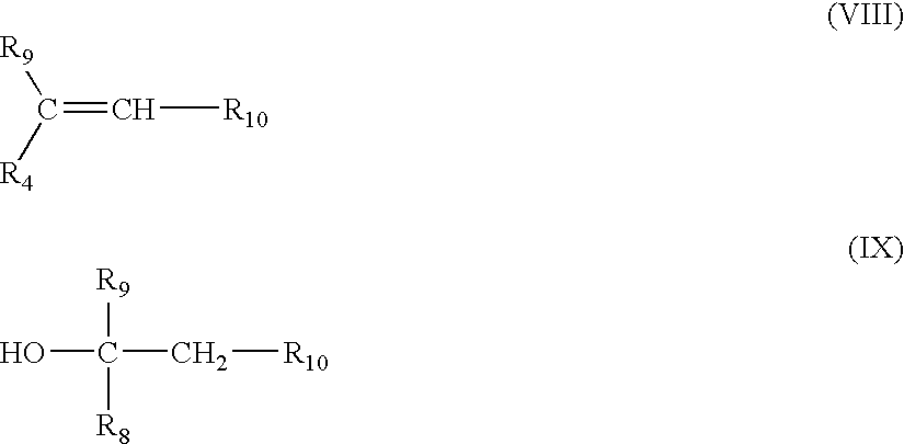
C(=C[R10])([R4])[R9].C(C[R10])([R8])([R9])O
